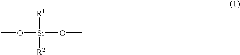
CO[Si]([R1])([R2])OC
